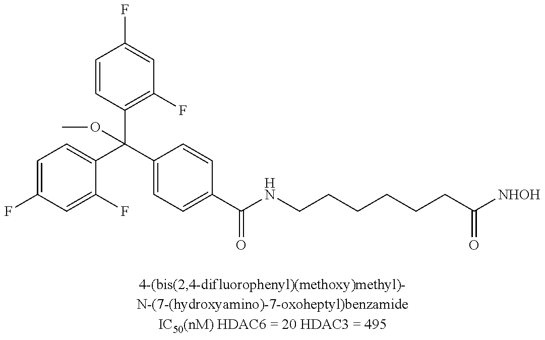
C1=C(F)C=C(F)C(C(C2=CC=C(C(NCCCCCCC([NHOH])=O)=O)C=C2)(C2=C(F)C=C(F)C=C2)OC)=C1
